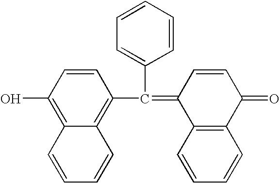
C1=CC(O)=C2C(=C1C(=C1C3=C(C(=O)C=C1)C=CC=C3)C1=CC=CC=C1)C=CC=C2
